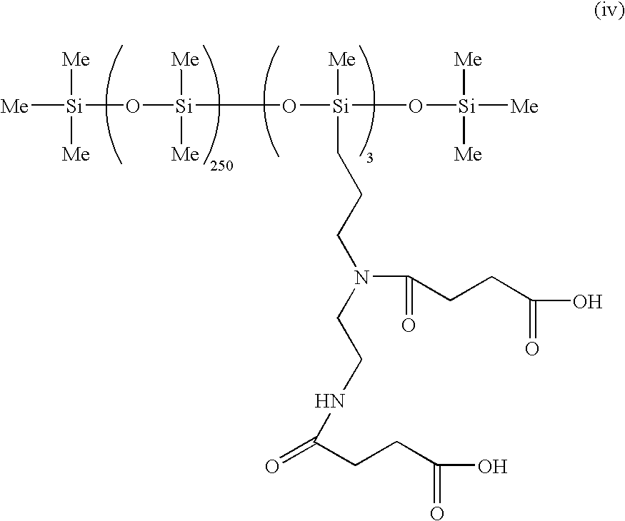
[Me][Si](O[Si](O[Si]([Me])(CCCN(C(=O)CCC(=O)O)CCNC(=O)CCC(O)=O)O[Si]([Me])([Me])[Me])([Me])[Me])([Me])[Me]
